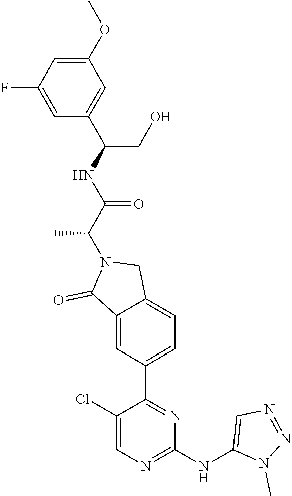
C1(OC)=CC(F)=CC(C(NC(C(N2C(=O)C3=CC(C4=NC(NC5=CN=NN5C)=NC=C4Cl)=CC=C3C2)C)=O)CO)=C1
